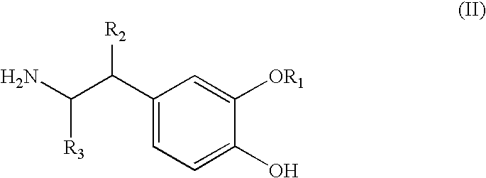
C1(C(C(N)[R3])[R2])=CC=C(O)C([OR1])=C1
